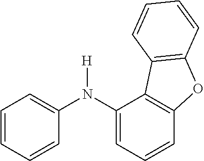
N(C1=CC=CC2=C1C1=C(O2)C=CC=C1)(C1=CC=CC=C1)[H]
